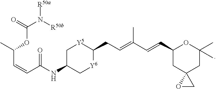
C1C(NC(=O)C=CC(OC(=O)N([R50a])[R50b])C)C[Y6]C(CC=C(C=CC2CC3(CC(C)(C)O2)OC3)C)[Y5]1
